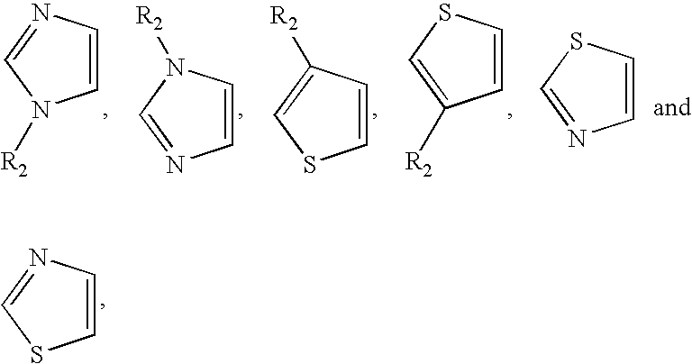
C1=CSC=N1.C1=CSC=C1[R2].C1=CC([R2])=CS1.C1=CN([R2])C=N1.C1=CN=CN1[R2].C1=CN=CS1
